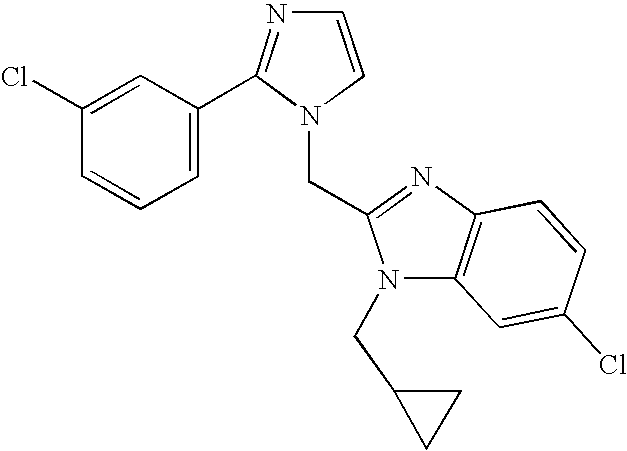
C1=C(Cl)C=CC=C1C1=NC=CN1CC1=NC2=C(N1CC1CC1)C=C(Cl)C=C2
